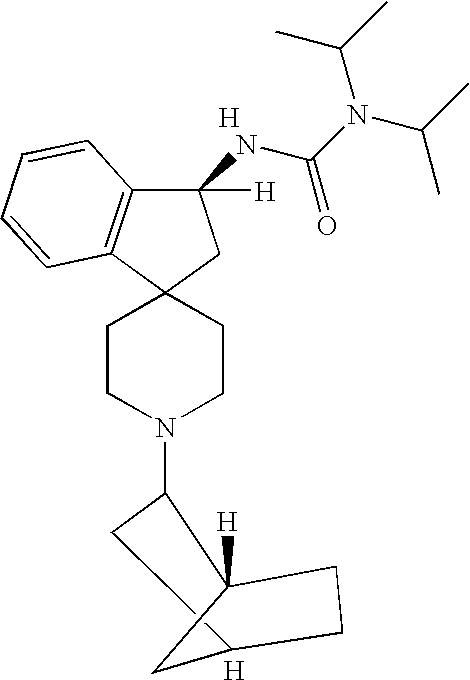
C1CN(C2CC3CC2([H])CC3)CCC12CC(NC(N(C(C)C)C(C)C)=O)([H])C1=C2C=CC=C1.[H].[H]
